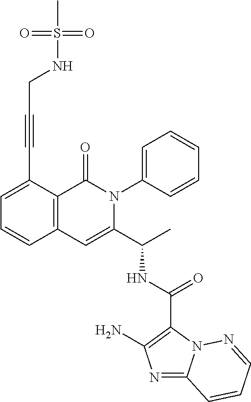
C1(C(NC(C2=CC3=C(C(=O)N2C2=CC=CC=C2)C(C#CCNS(=O)(=O)C)=CC=C3)C)=O)=C(N)N=C2N1N=CC=C2
